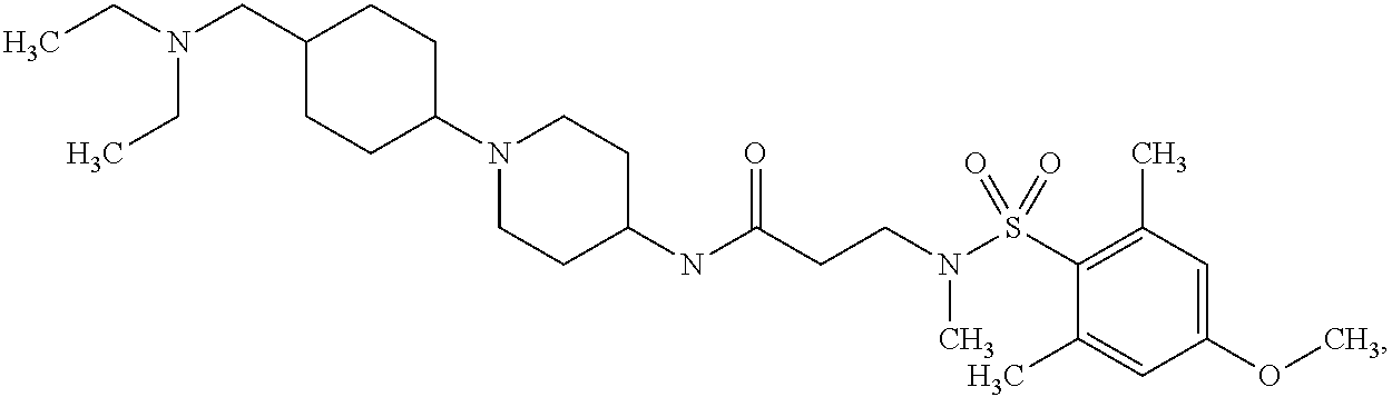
N(C(CCN(S(C1=C(C)C=C(OC)C=C1C)(=O)=O)C)=O)C1CCN(C2CCC(CN(CC)CC)CC2)CC1
